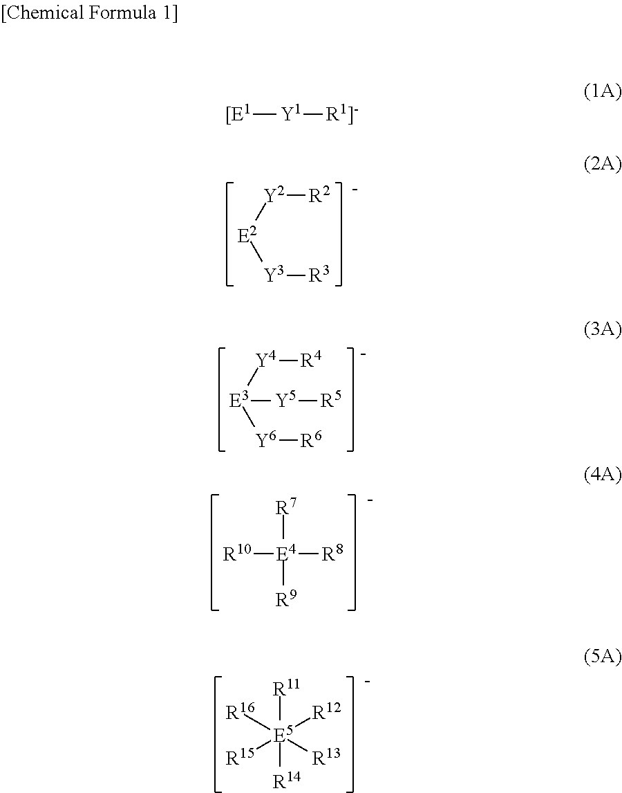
[Y2]([E2][Y3][R3])[R2].[Y4]([E3]([Y6][R6])[Y5][R5])[R4].[R7][E4]([R9])([R8])[R10].[R11][E5]([R14])([R12])([R16])([R13])[R15].[[E1][Y1][R1]-]
